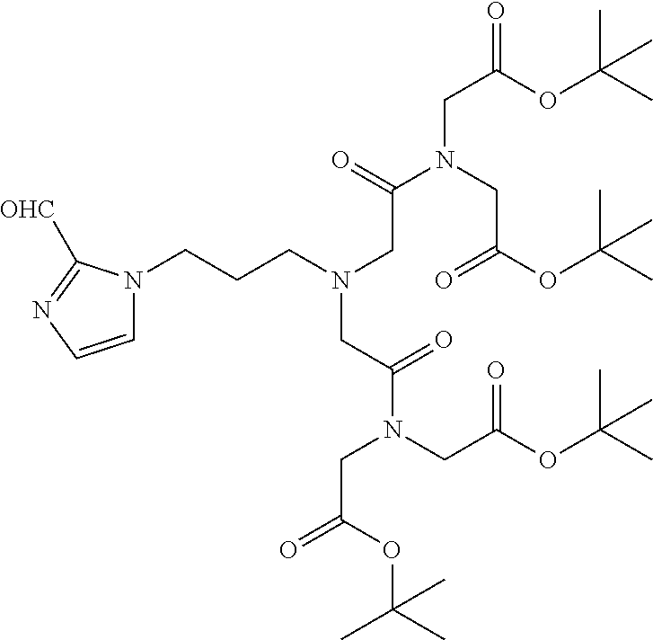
O=C(OC(C)(C)C)CN(C(=O)CN(CCCN1C=CN=C1[OHC])CC(N(CC(=O)OC(C)(C)C)CC(=O)OC(C)(C)C)=O)CC(OC(C)(C)C)=O
